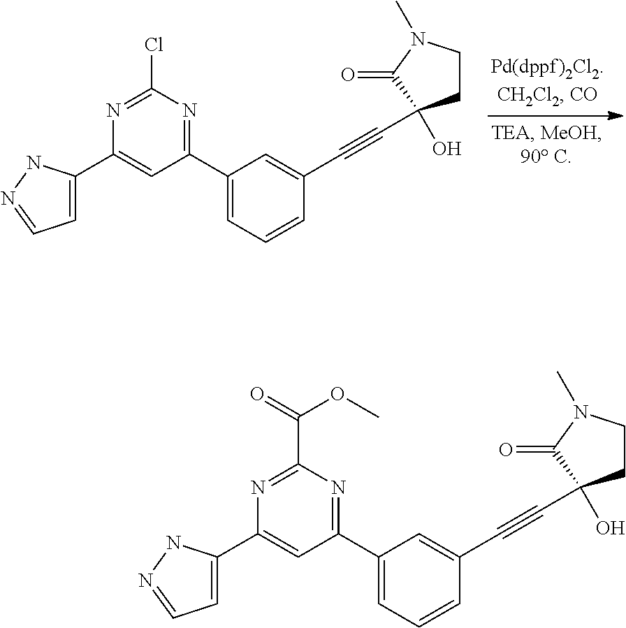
C1(C2=CC=NN2)=CC(C2=CC=CC(C#CC3(O)CCN(C)C3=O)=C2)=NC(Cl)=N1.C1(C2=CC=NN2)=CC(C2=CC=CC(C#CC3(O)CCN(C)C3=O)=C2)=NC(C(=O)OC)=N1
